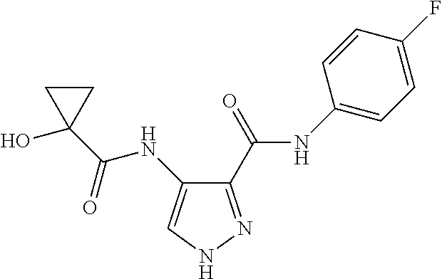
C1(C(NC2=CC=C(F)C=C2)=O)=NNC=C1NC(C1(O)CC1)=O
